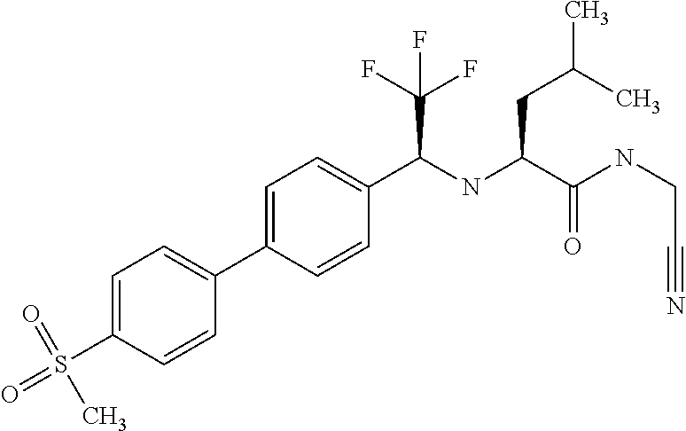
C1=C(C2=CC=C(S(=O)(=O)C)C=C2)C=CC(C(NC(C(NCC#N)=O)CC(C)C)C(F)(F)F)=C1
